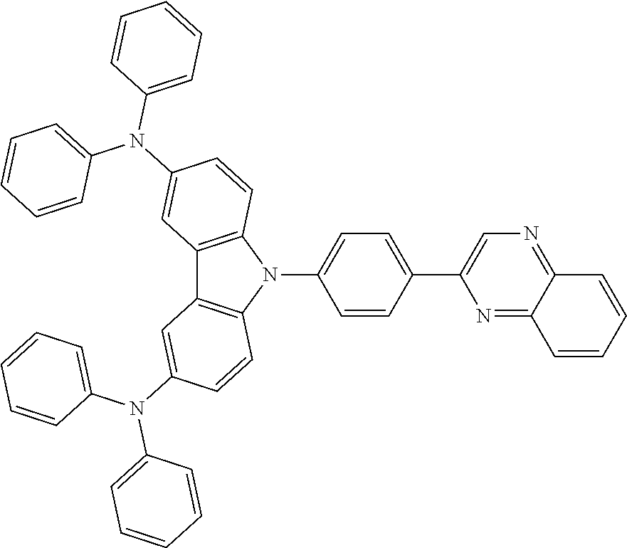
C12=C(N(C3=CC=C(C4=CN=C5C(=N4)C=CC=C5)C=C3)C3=C1C=C(N(C1=CC=CC=C1)C1=CC=CC=C1)C=C3)C=CC(N(C1=CC=CC=C1)C1=CC=CC=C1)=C2
